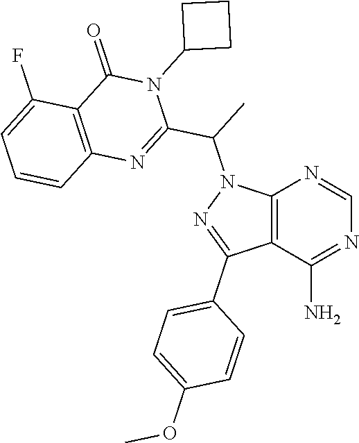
C12=C(C(N)=NC=N1)C(C1=CC=C(OC)C=C1)=NN2C(C)C1=NC2=C(C(=O)N1C1CCC1)C(F)=CC=C2
